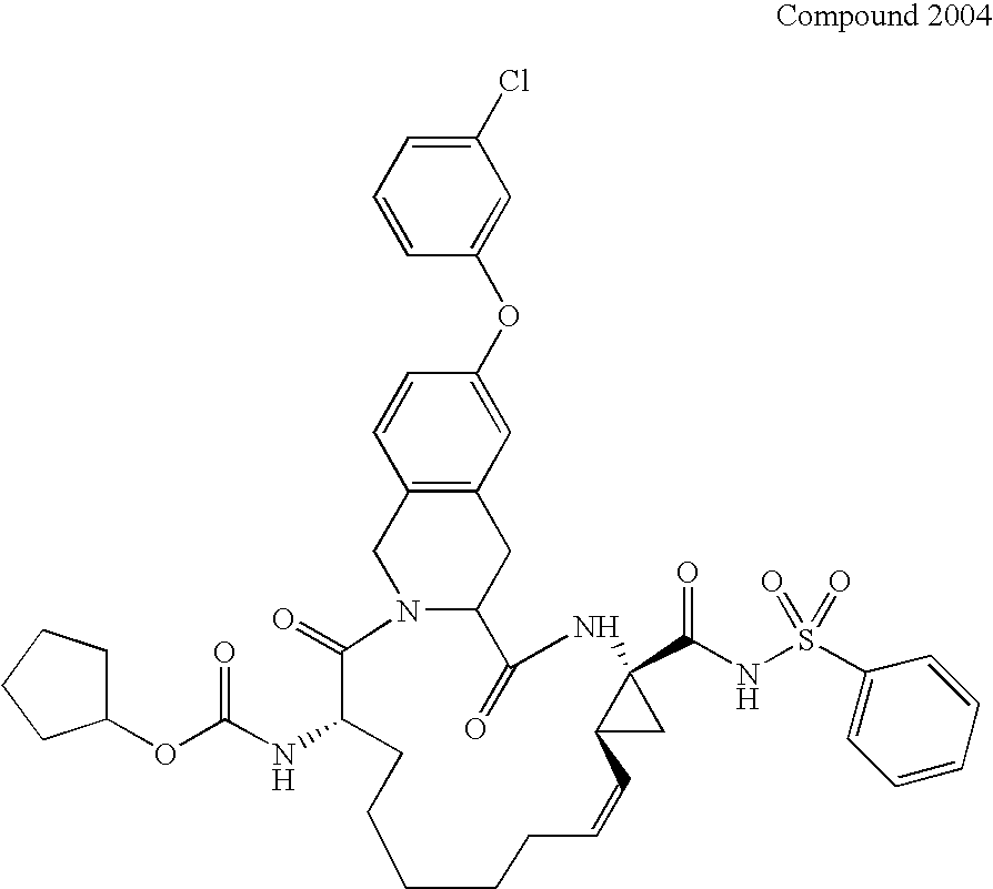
C1=CC=C(Cl)C=C1OC1=CC2=C(C=C1)CN1C(C2)C(=O)NC2(C(NS(=O)(=O)C3=CC=CC=C3)=O)CC2C=CCCCCCC(NC(=O)OC2CCCC2)C1=O
